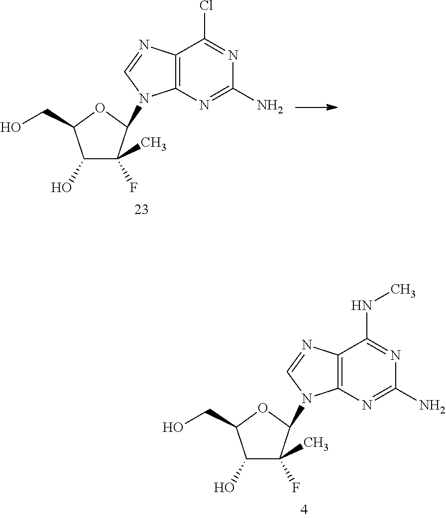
C12=C(N=C(N)N=C1Cl)N(C1C(F)(C)C(O)C(CO)O1)C=N2.C12=C(N=C(N)N=C1NC)N(C1C(F)(C)C(O)C(CO)O1)C=N2
